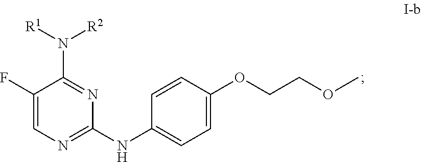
C1(F)=CN=C(NC2=CC=C(OCCOC)C=C2)N=C1N([R1])[R2]
